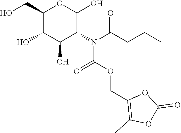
C1(CO)C(O)C(O)C(N(C(CCC)=O)C(OCC2=C(C)OC(=O)O2)=O)C(O)O1
